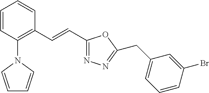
C1=CC(N2C=CC=C2)=C(C=CC2=NN=C(CC3=CC=CC(Br)=C3)O2)C=C1
